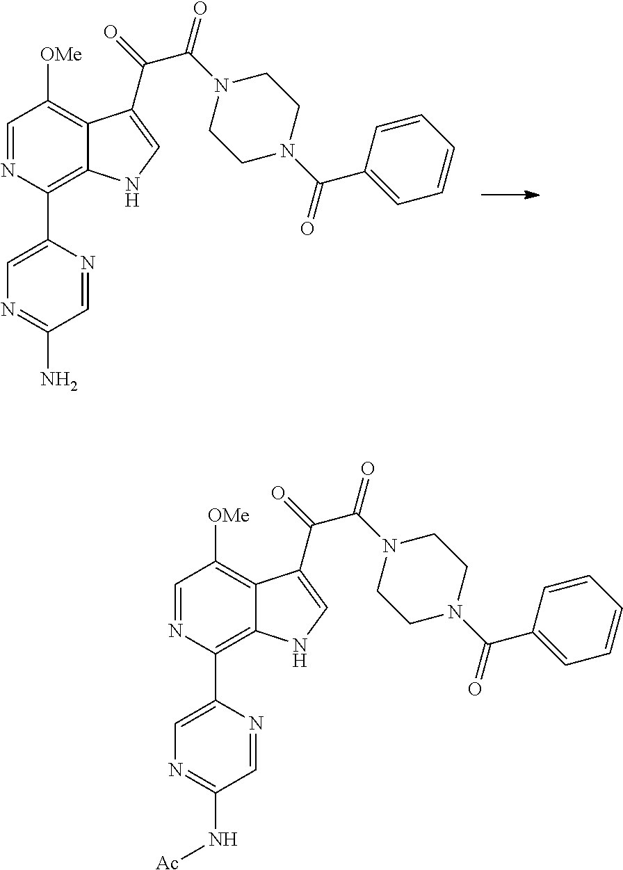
C1=NC(C2=CN=C(N)C=N2)=C2C(=C1[OMe])C(C(=O)C(N1CCN(C(=O)C3=CC=CC=C3)CC1)=O)=CN2.C1=NC(C2=CN=C(N[Ac])C=N2)=C2C(=C1[OMe])C(C(=O)C(N1CCN(C(=O)C3=CC=CC=C3)CC1)=O)=CN2
